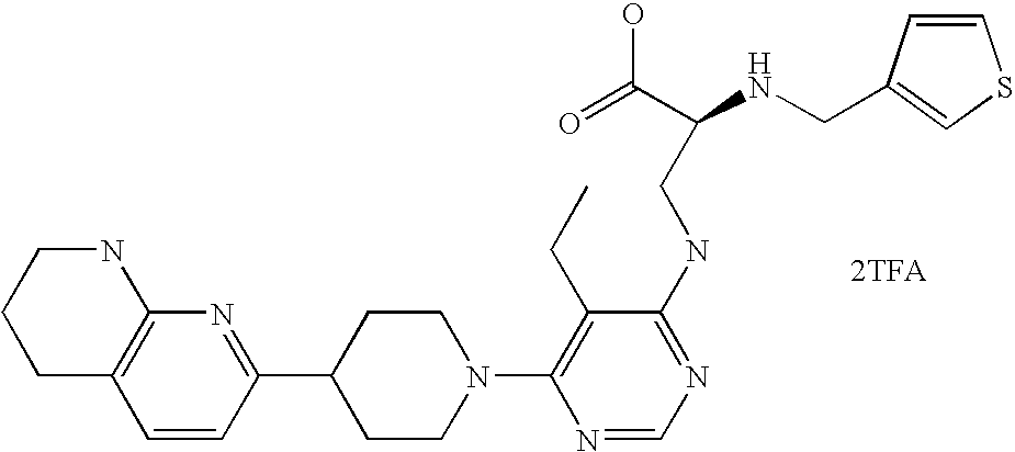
[2TFA].C1=CC(C2CCN(C3=C(CC)C(NCC(NCC4=CSC=C4)C(=O)O)=NC=N3)CC2)=NC2=C1CCCN2
